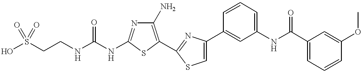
C(NC1=NC(N)=C(C2=NC(C3=CC(NC(C4=CC=CC(OC)=C4)=O)=CC=C3)=CS2)S1)(NCCS(O)(=O)=O)=O
